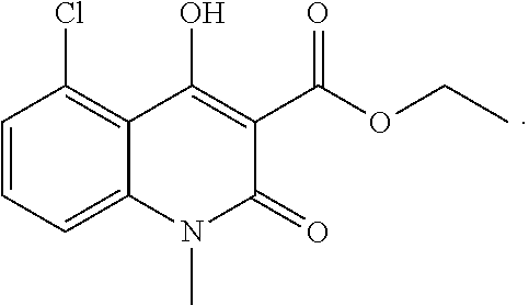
C1=CC=C2C(=C1Cl)C(O)=C(C(=O)OCC)C(=O)N2C
